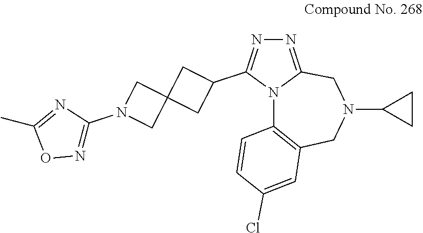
N1=C2N(C(C3CC4(C3)CN(C3=NOC(C)=N3)C4)=N1)C1=C(CN(C3CC3)C2)C=C(Cl)C=C1
